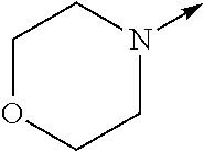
C1OCCN(->C)C1
